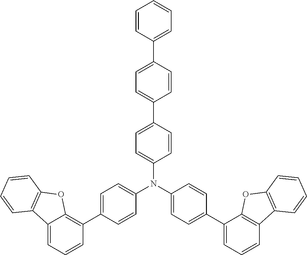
C12=CC=CC(C3=CC=C(N(C4=CC=C(C5=CC=CC6=C5OC5=C6C=CC=C5)C=C4)C4=CC=C(C5=CC=C(C6=CC=CC=C6)C=C5)C=C4)C=C3)=C1OC1=C2C=CC=C1
